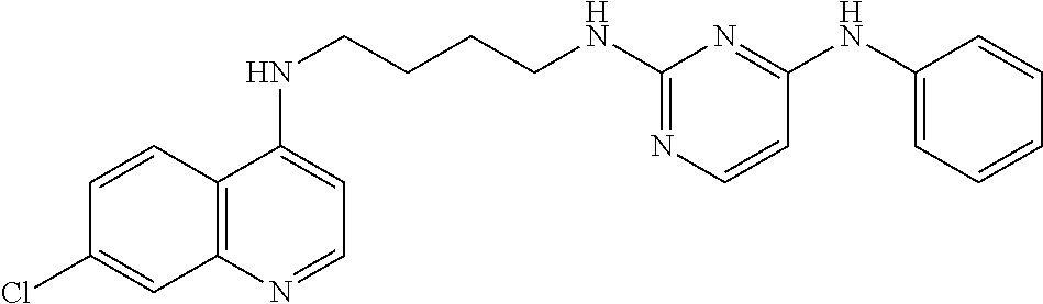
C12=C(N=CC=C1NCCCCNC1=NC=CC(NC3=CC=CC=C3)=N1)C=C(Cl)C=C2
